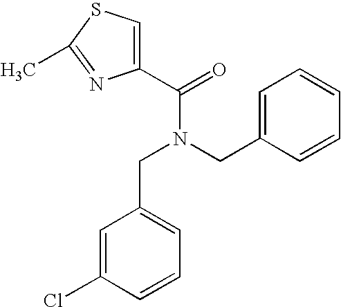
C1=C(Cl)C=CC=C1CN(C(C1=CSC(C)=N1)=O)CC1=CC=CC=C1
